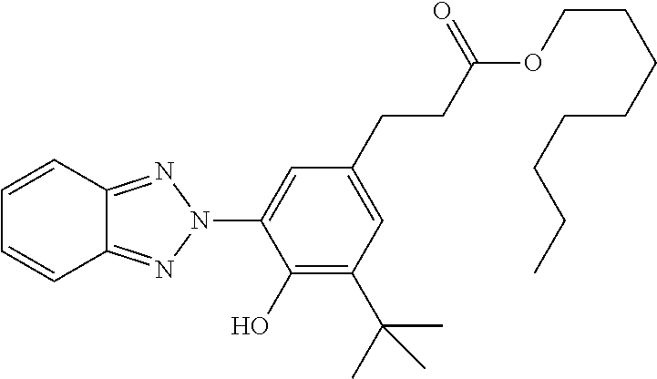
C1=C(N2N=C3C(=N2)C=CC=C3)C(O)=C(C(C)(C)C)C=C1CCC(OCCCCCCCC)=O
